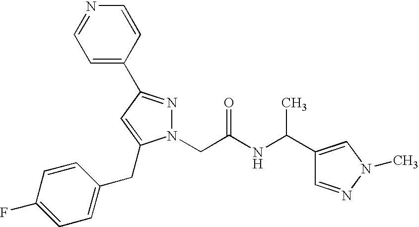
C1=C(C2=NN(CC(NC(C3=CN(C)N=C3)C)=O)C(CC3=CC=C(F)C=C3)=C2)C=CN=C1
